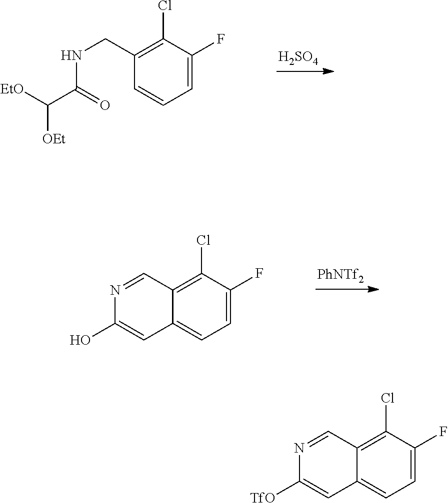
C1=C(F)C(Cl)=C(CNC(=O)C([OEt])[EtO])C=C1.[H2SO4].[PhNTf2].C1=C(F)C(Cl)=C2C(=C1)C=C(O)N=C2.C1=C(F)C(Cl)=C2C(=C1)C=C([TfO])N=C2
